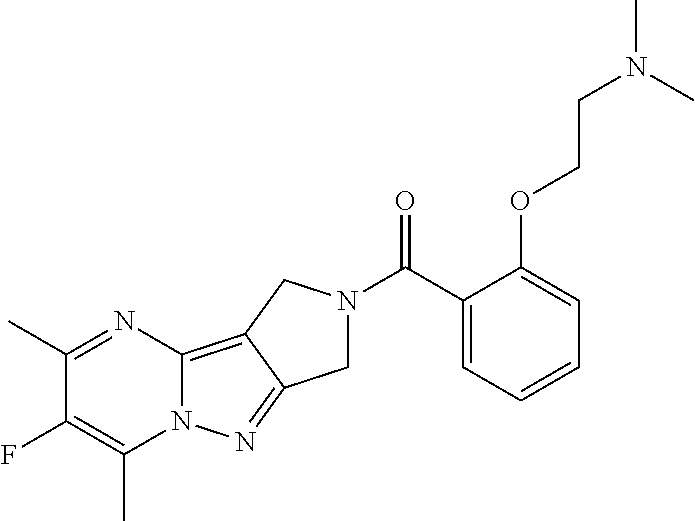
C1(C)=NC2=C3C(=NN2C(C)=C1F)CN(C(C1=CC=CC=C1OCCN(C)C)=O)C3
